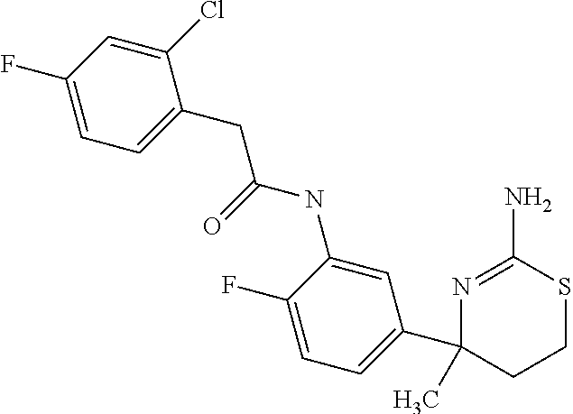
N1=C(N)SCCC1(C1=CC=C(F)C(NC(=O)CC2=CC=C(F)C=C2Cl)=C1)C
